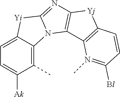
C1=C2C(=C(C)C([Ak])=C1)N1C(=NC3=C1C1=C([Yj]3)C=CC([Bl])=N1C)[Yi]2
